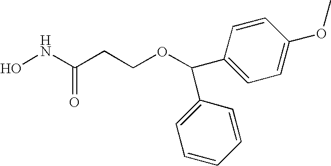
C1=CC(OC)=CC=C1C(C1=CC=CC=C1)OCCC(NO)=O
